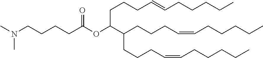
C(CCC=CCCCCC)C(C(CCCC=CCCCCC)CCCC=CCCCCC)OC(CCCCN(C)C)=O
